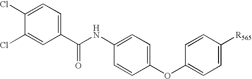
C1(Cl)=CC=C(C(NC2=CC=C(OC3=CC=C([R565])C=C3)C=C2)=O)C=C1Cl
